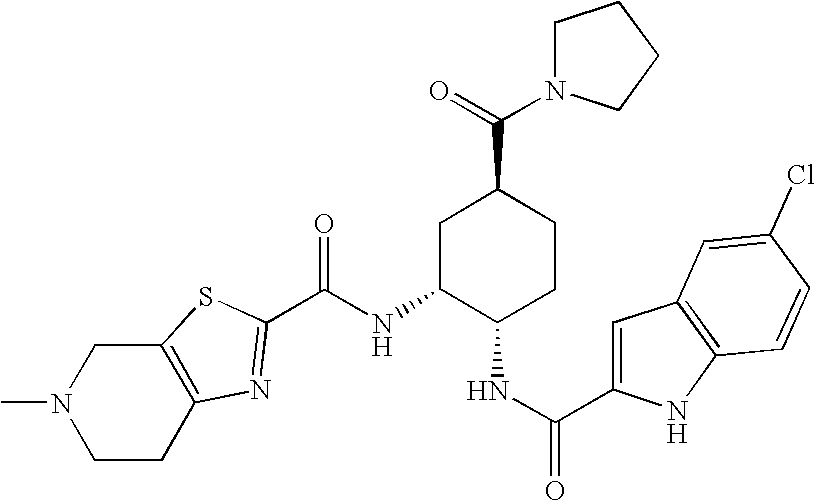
C12=C(SC(C(NC3C(NC(=O)C4=CC5=C(N4)C=CC(Cl)=C5)CCC(C(=O)N4CCCC4)C3)=O)=N1)CN(C)CC2
